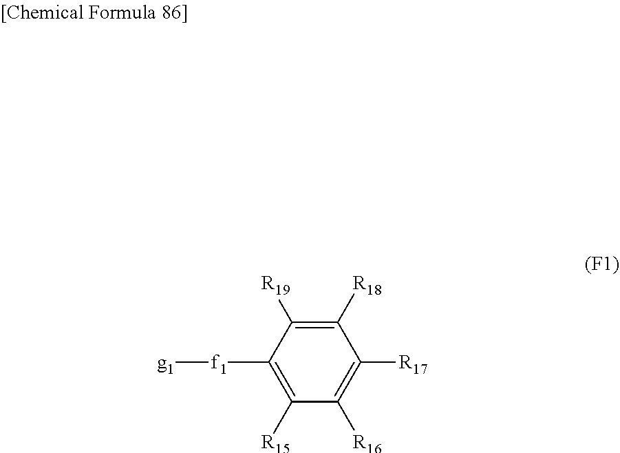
C1([R18])=C([R19])C([f1][g1])=C([R15])C([R16])=C1[R17]
